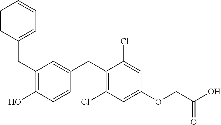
C(C1=C(O)C=CC(CC2=C(Cl)C=C(OCC(=O)O)C=C2Cl)=C1)C1=CC=CC=C1
